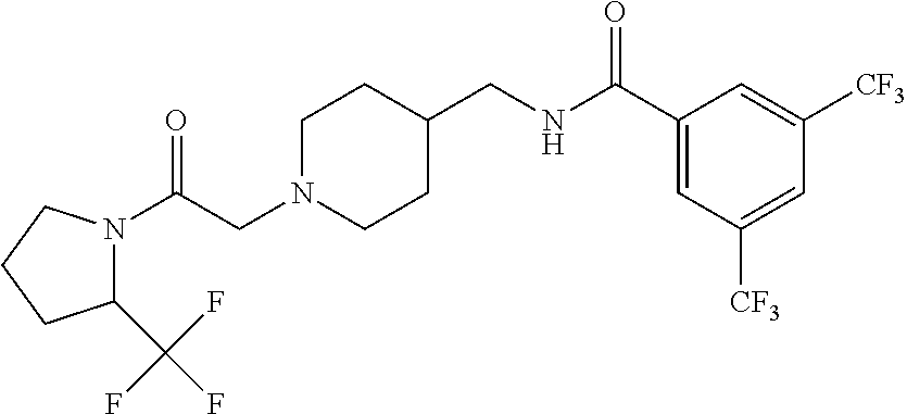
C(CN1CCC(CNC(C2=CC([CF3])=CC([CF3])=C2)=O)CC1)(=O)N1C(C(F)(F)F)CCC1
